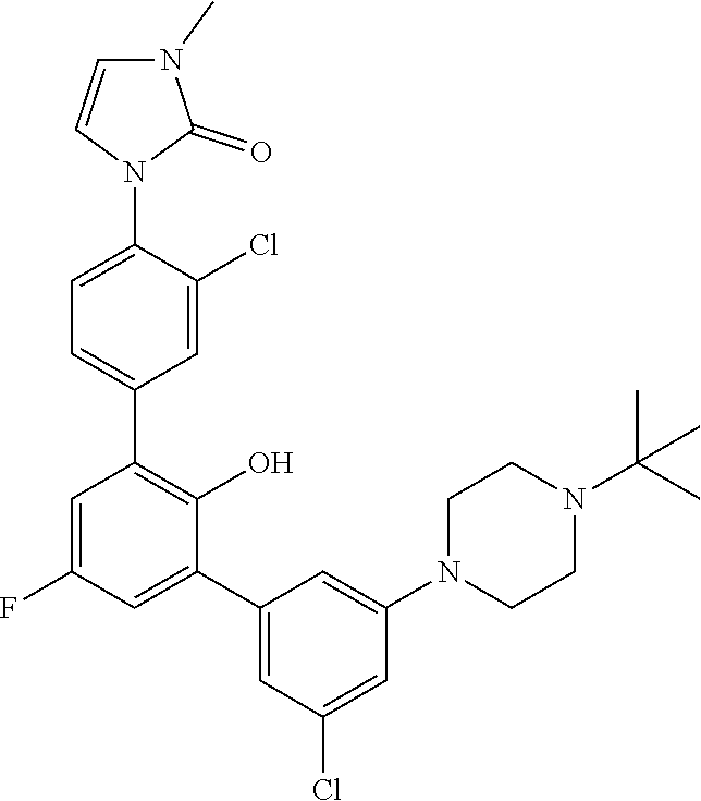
C1=C(N2C(=O)N(C)C=C2)C(Cl)=CC(C2=C(O)C(C3=CC(Cl)=CC(N4CCN(C(C)(C)C)CC4)=C3)=CC(F)=C2)=C1
